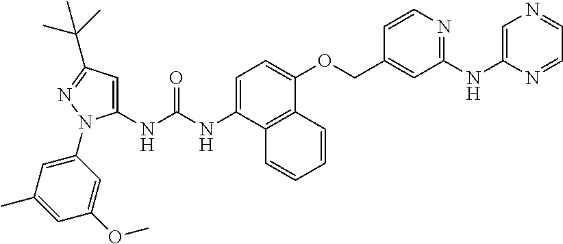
C1=C(NC(NC2=CC(C(C)(C)C)=NN2C2=CC(C)=CC(OC)=C2)=O)C2=C(C(OCC3=CC(NC4=CN=CC=N4)=NC=C3)=C1)C=CC=C2
